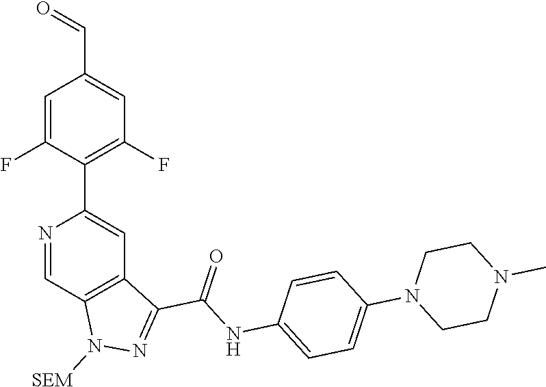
C1=C(F)C(C2=CC3=C(C=N2)N([SEM])N=C3C(NC2=CC=C(N3CCN(C)CC3)C=C2)=O)=C(F)C=C1C=O
